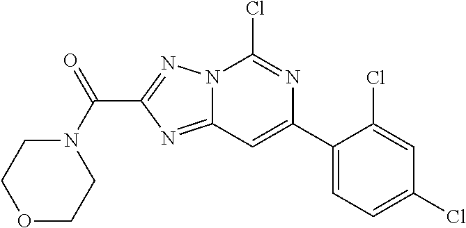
N12C(=NC(C(N3CCOCC3)=O)=N1)C=C(C1=CC=C(Cl)C=C1Cl)N=C2Cl
